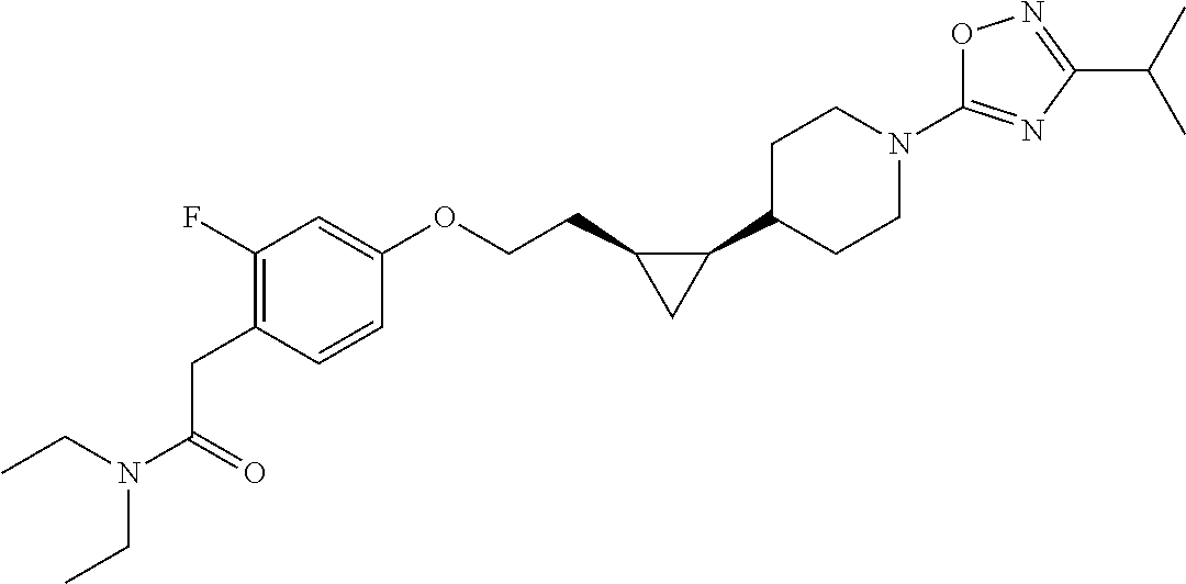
CCN(CC)C(=O)CC1=C(F)C=C(OCCC2C(C3CCN(C4=NC(C(C)C)=NO4)CC3)C2)C=C1
